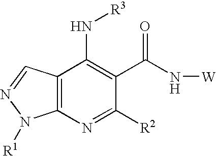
C12=C(N=C([R2])C(C(N[W])=O)=C1N[R3])N([R1])N=C2
